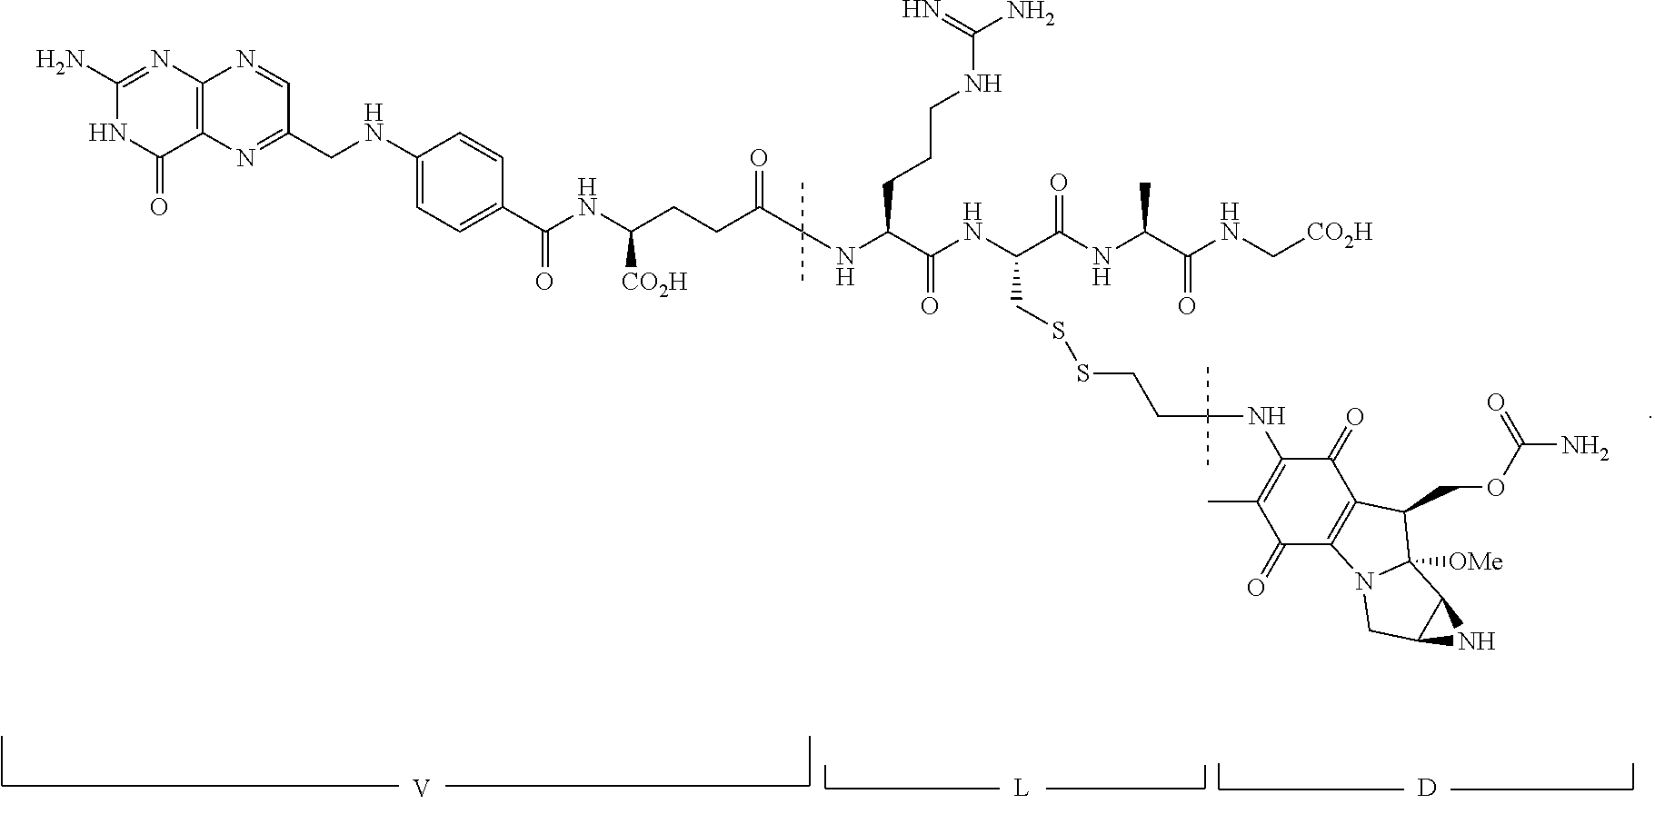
[V].[L].[D].O=C(C1=CC=C(NCC2=NC3=C(N=C(N)NC3=O)N=C2)C=C1)NC(CCC(C(C)(C)NC(C(NC(C(NC(C(NC[CO2H])=O)C)=O)CSSCCC(NC1=C(C)C(=O)C2=C(C1=O)C(COC(=O)N)C1([OMe])N2CC2C1N2)(C)C)=O)CCCNC(=N)N)=O)[CO2H]
